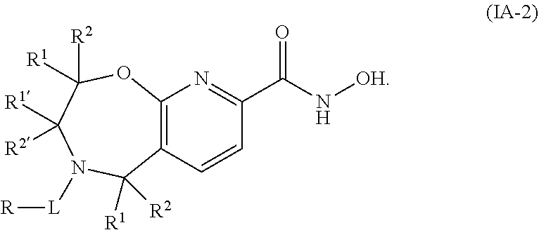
C12=C(C=CC(C(N[OH])=O)=N1)C([R1])([R2])N([L][R])C([R1])([R2])C([R2])([R1])O2
